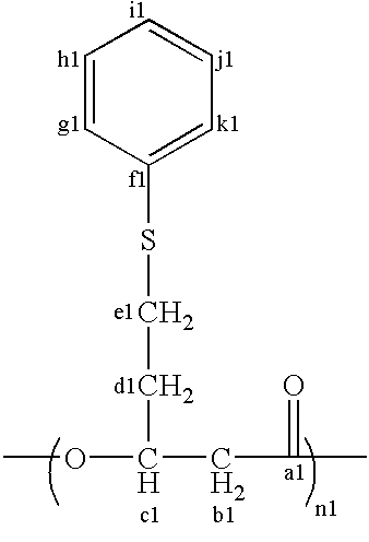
C1=CC(SCCC(CC(=O)C)OC)=CC=C1
